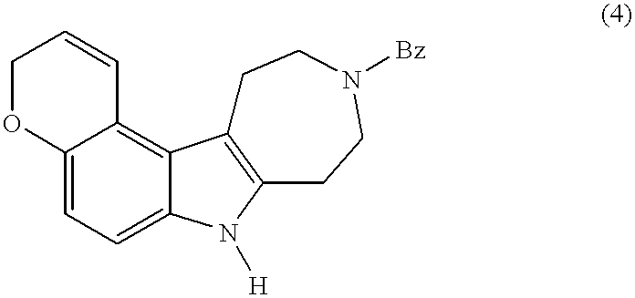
O1C2=CC=C3C(=C2C=CC1)C1=C(N3[H])CCN([Bz])CC1
